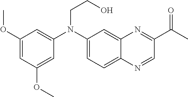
C1(OC)=CC(OC)=CC(N(C2=CC=C3C(=C2)N=C(C(C)=O)C=N3)CCO)=C1
